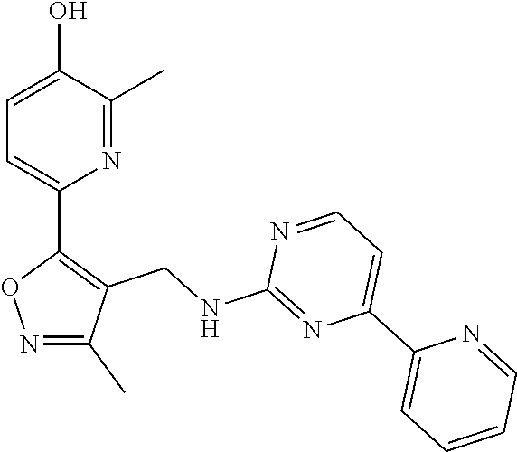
C1=C(O)C(C)=NC(C2=C(CNC3=NC(C4=CC=CC=N4)=CC=N3)C(C)=NO2)=C1
